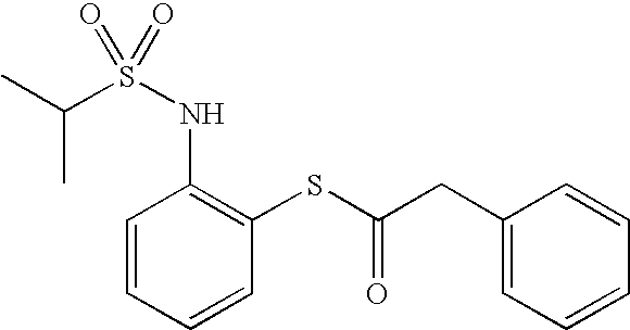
C1(NS(C(C)C)(=O)=O)=C(SC(=O)CC2=CC=CC=C2)C=CC=C1
